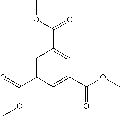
C1=C(C(=O)OC)C=C(C(OC)=O)C=C1C(OC)=O
